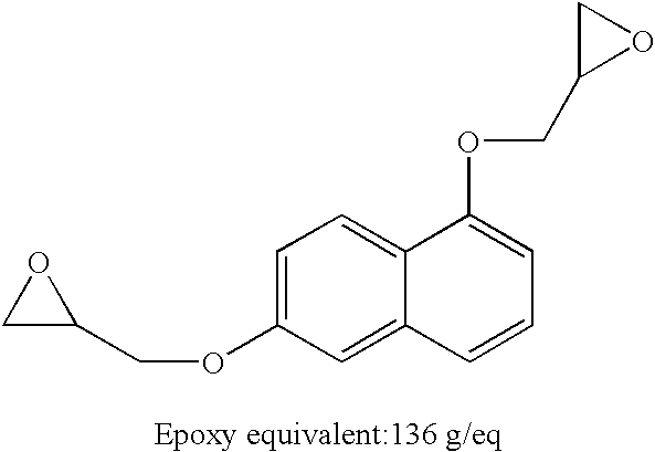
C1=C(OCC2OC2)C=C2C(=C1)C(OCC1OC1)=CC=C2
